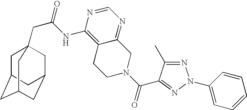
C1C2CC3CC(CC1(CC(=O)NC1=C4C(=NC=N1)CN(C(=O)C1=NN(C5=CC=CC=C5)N=C1C)CC4)C3)C2
